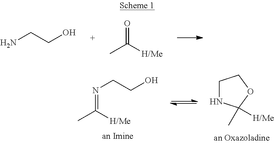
NCCO.CC([H/Me])=O.N1CCOC1(C)[H/Me].CC([H/Me])=NCCO
